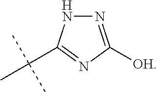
N1=C([OH])N=C(C(C)(C)C)N1
